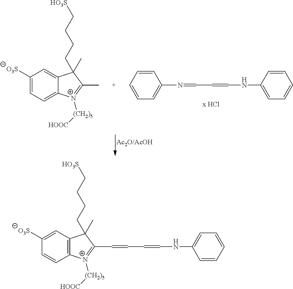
C1([O3S])=CC2=C(C=C1)[N+]([(CH2)5][HOOC])=C(C=CC=CNC1=CC=CC=C1)C2(CCCC[HO3S])C.C1([O3S])=CC=C2C(=C1)C(CCCC[HO3S])(C)C(C)=[N+]2[(CH2)5][HOOC].C(C=CNC1=CC=CC=C1)=NC1=CC=CC=C1
